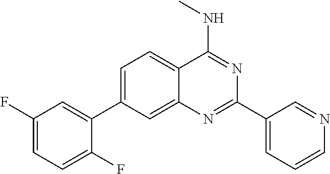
C1=C(C2=CC(F)=CC=C2F)C=C2C(=C1)C(NC)=NC(C1=CC=CN=C1)=N2
